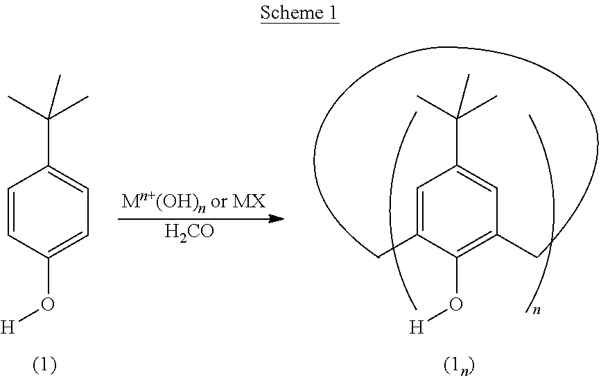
[H2CO].C1=CC(O[H])=CC=C1C(C)(C)C.C1=C(C)C(O[H])=C(C)C=C1C(C)(C)C
